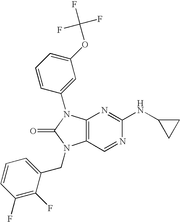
C12=C(N(C3=CC(OC(F)(F)F)=CC=C3)C(=O)N1CC1=CC=CC(F)=C1F)N=C(NC1CC1)N=C2
